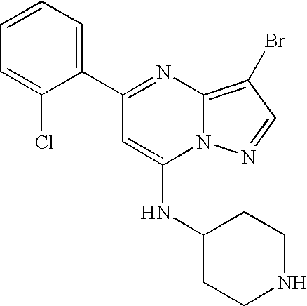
C1=CC=C(C2=NC3=C(Br)C=NN3C(NC3CCNCC3)=C2)C(Cl)=C1
